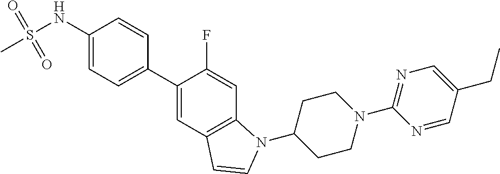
C1=CC(NS(C)(=O)=O)=CC=C1C1=CC2=C(C=C1F)N(C1CCN(C3=NC=C(CC)C=N3)CC1)C=C2
